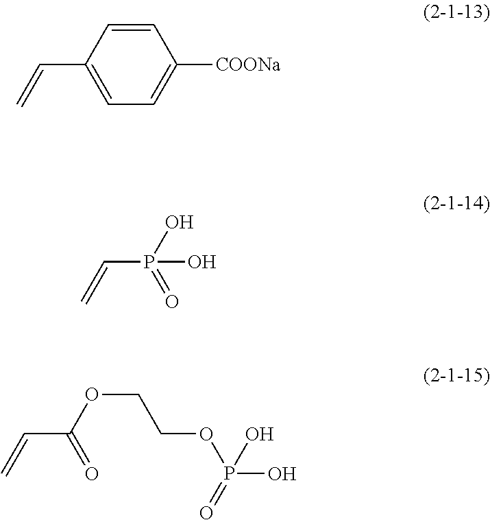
C1(C=C)=CC=C([COONa])C=C1.C(P(O)(=O)O)=C.C(C(OCCOP(O)(=O)O)=O)=C
